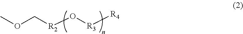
O(C[R2]O[R3][R4])C
